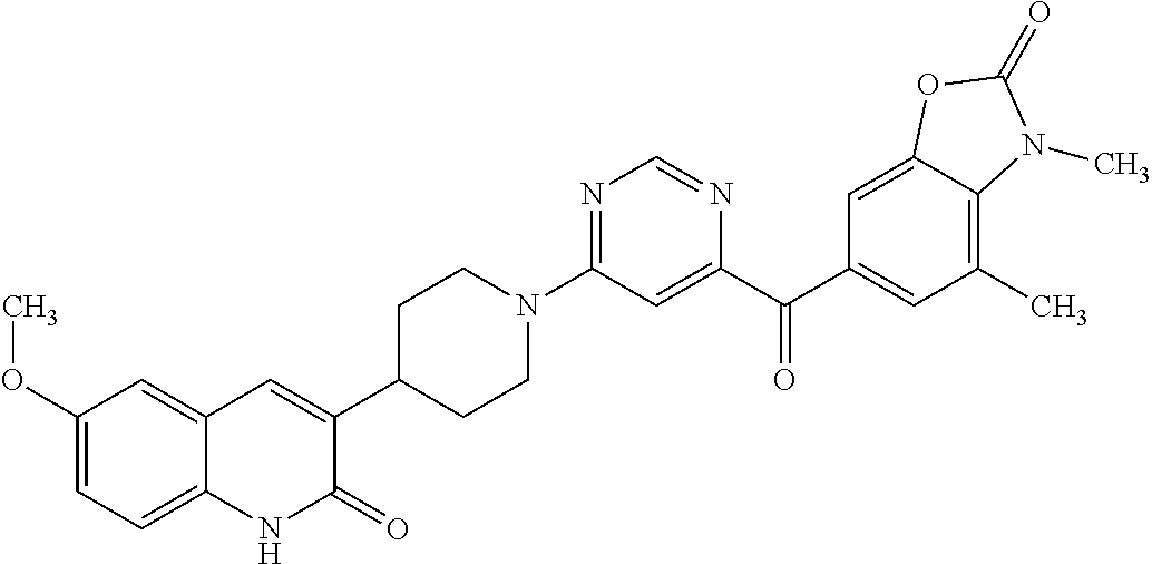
C1C(C2=CC3=CC(OC)=CC=C3NC2=O)CCN(C2=NC=NC(C(C3=CC(C)=C4C(=C3)OC(=O)N4C)=O)=C2)C1
